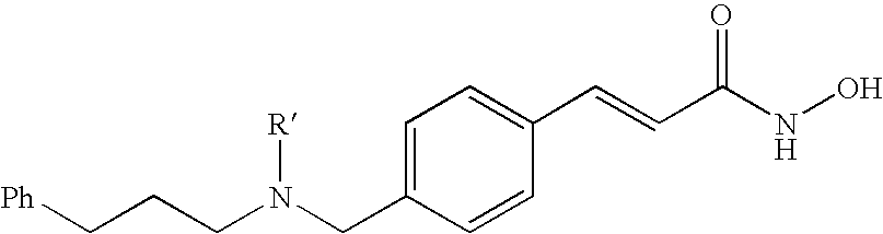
C1=C(CN(CCC[Ph])[R])C=CC(C=CC(NO)=O)=C1
